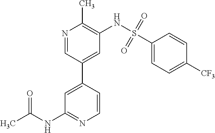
N1=CC(C2=CC(NC(C)=O)=NC=C2)=CC(NS(C2=CC=C([CF3])C=C2)(=O)=O)=C1C
